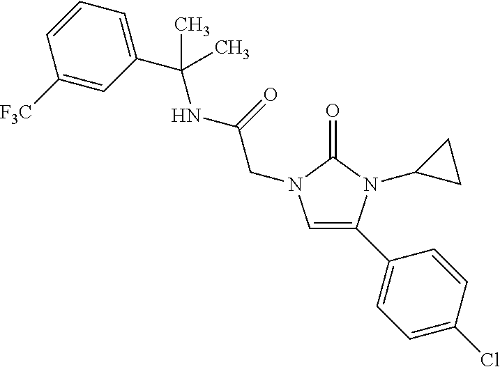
C1=C(C2=CC=C(Cl)C=C2)N(C2CC2)C(=O)N1CC(=O)NC(C1=CC=CC([F3C])=C1)(C)C
